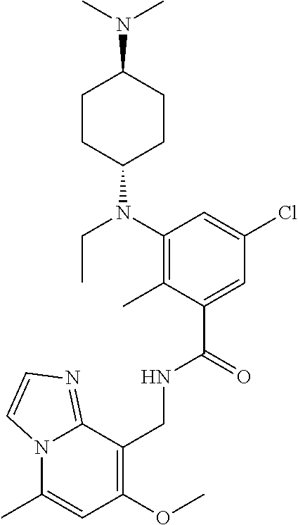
C1(CNC(C2=CC(Cl)=CC(N(C3CCC(N(C)C)CC3)CC)=C2C)=O)=C(OC)C=C(C)N2C1=NC=C2
